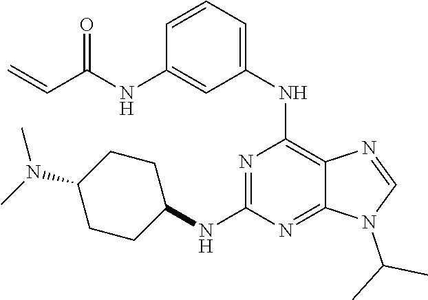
N1=C(NC2CCC(N(C)C)CC2)N=C2C(=C1NC1=CC=CC(NC(C=C)=O)=C1)N=CN2C(C)C
